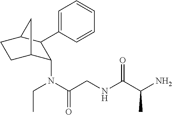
C1(N(C(CNC(C(N)C)=O)=O)CC)C2CCC(C1C1=CC=CC=C1)C2
